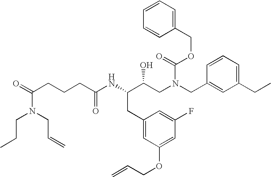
C(CC(NC(C(CN(CC1=CC(CC)=CC=C1)C(=O)OCC1=CC=CC=C1)O)CC1=CC(OCC=C)=CC(F)=C1)=O)CC(=O)N(CC=C)CCC
